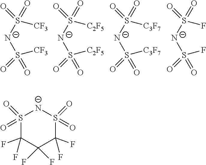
S([N-]S(=O)(=O)[CF3])([CF3])(=O)=O.S([N-]S(=O)(=O)[C2F5])([C2F5])(=O)=O.S([N-]S(=O)(=O)[C3F7])([C3F7])(=O)=O.S([N-]S(=O)(=O)F)(F)(=O)=O.S1(=O)(=O)C(F)(F)C(F)(F)C(F)(F)S(=O)(=O)[N-]1
